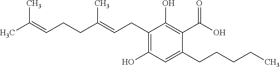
C1(CC=C(CCC=C(C)C)C)=C(O)C=C(CCCCC)C(C(O)=O)=C1O
